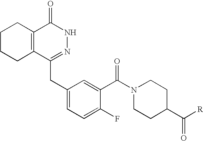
C1CCC2=C(C1)C(=O)NN=C2CC1=CC=C(F)C(C(=O)N2CCC(C(=O)[R])CC2)=C1
